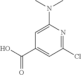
ClC1=NC(N(C)C)=CC(C(=O)O)=C1
